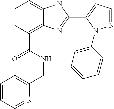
C1=CC(C(NCC2=CC=CC=N2)=O)=C2C(=C1)NC(C1=CC=NN1C1=CC=CC=C1)=N2
